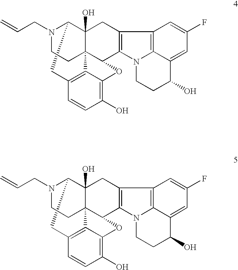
N1(CC=C)C2C3(O)C4(C(C5=C(C3)C3=C6N5CCC(O)C6=CC(F)=C3)OC3=C(O)C=CC(=C43)C2)CC1.N1(CC=C)C2C3(O)C4(C(C5=C(C3)C3=C6N5CCC(O)C6=CC(F)=C3)OC3=C(O)C=CC(=C43)C2)CC1
